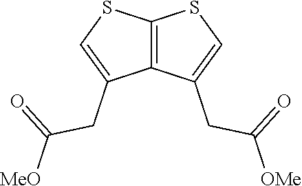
C12=C(C(CC([OMe])=O)=CS1)C(CC(=O)[MeO])=CS2
